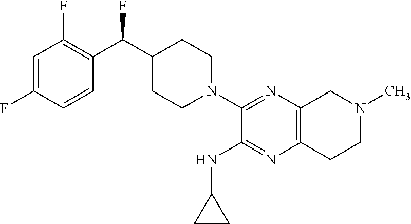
C1=C(F)C=CC(C(C2CCN(C3=NC4=C(N=C3NC3CC3)CCN(C)C4)CC2)F)=C1F
